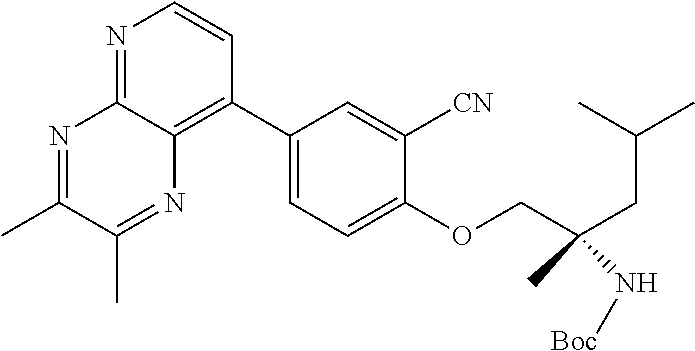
C1(C2=C3C(=NC=C2)N=C(C)C(C)=N3)=CC=C(OCC(CC(C)C)(C)N[Boc])C([CN])=C1
